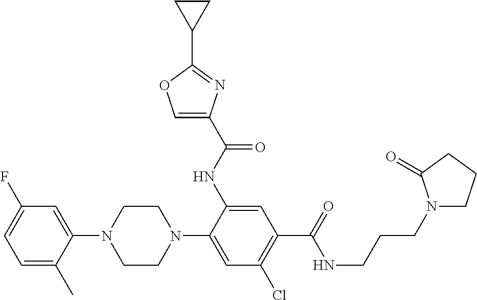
C1=C(C)C(N2CCN(C3=CC(Cl)=C(C(=O)NCCCN4CCCC4=O)C=C3NC(C3=COC(C4CC4)=N3)=O)CC2)=CC(F)=C1
